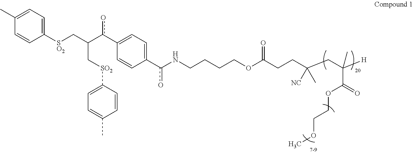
C1([SO2]CC(c(C2=CC=C(c(NCCCCOC(CCC(CC([H])(C(OCCOC)=O)C)([NC])C)=O)o)C=C2)o)C[SO2]C2=CC=C(C)C=C2)=CC=C(C)C=C1
